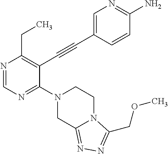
N1=CN=C(N2CC3=NN=C(COC)N3CC2)C(C#CC2=CN=C(N)C=C2)=C1CC
